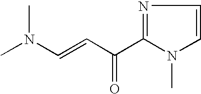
CN(C=CC(C1=NC=CN1C)=O)C
